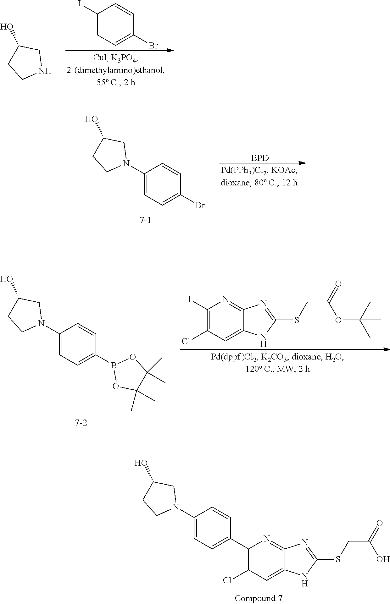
C1(I)=CC=C(Br)C=C1.C1(O)CCNC1.[BPD].C1(O)CCN(C2=CC=C(Br)C=C2)C1.C1(I)=C(Cl)C=C2C(=N1)N=C(SCC(OC(C)(C)C)=O)N2.C1(O)CCN(C2=CC=C(B3OC(C)(C)C(C)(C)O3)C=C2)C1.C1(O)CCN(C2=CC=C(C3=C(Cl)C=C4C(=N3)N=C(SCC(O)=O)N4)C=C2)C1
